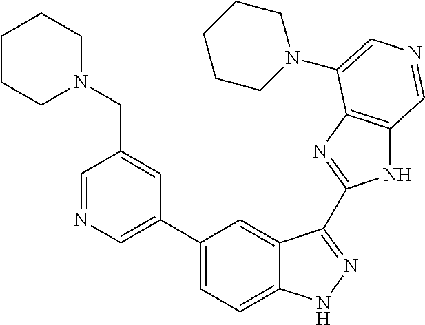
C1(C2=CN=CC(CN3CCCCC3)=C2)=CC=C2C(=C1)C(C1=NC3=C(N1)C=NC=C3N1CCCCC1)=NN2
